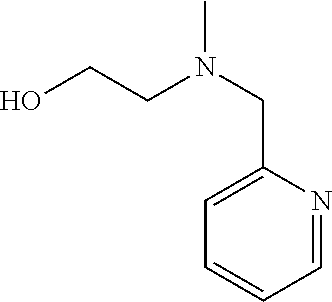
OCCN(CC1=CC=CC=N1)C
